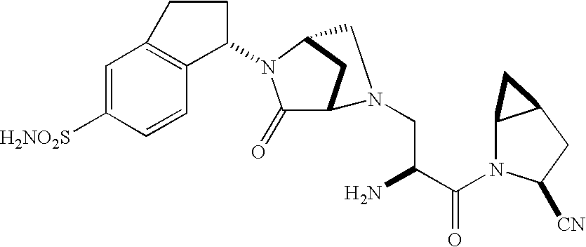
C1=C([H2NO2S])C=CC2=C1CCC2N1C(=O)C2CC1CN2CC(C(N1C2C(CC1[CN])C2)=O)N
